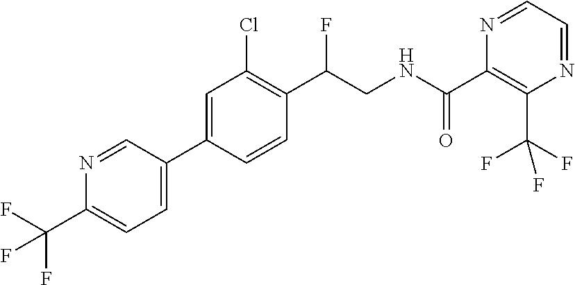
C(C1=C(Cl)C=C(C2=CC=C(C(F)(F)F)N=C2)C=C1)(F)CNC(C1=C(C(F)(F)F)N=CC=N1)=O
